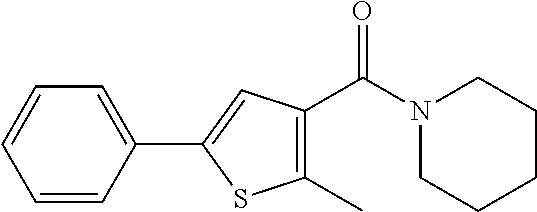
C1=CC(C2=CC(C(N3CCCCC3)=O)=C(C)S2)=CC=C1
